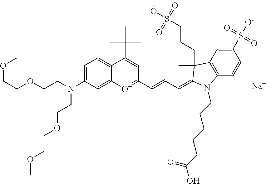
[Na].C1=C(N(CCOCCOC)CCOCCOC)C=C2C(=C1)C(C(C)(C)C)=CC(C=CC=C1C(CCCS(=O)(=O)O)(C)C3=C(C=CC(S(=O)(=O)[O-])=C3)N1CCCCCC(=O)O)=[O+]2
